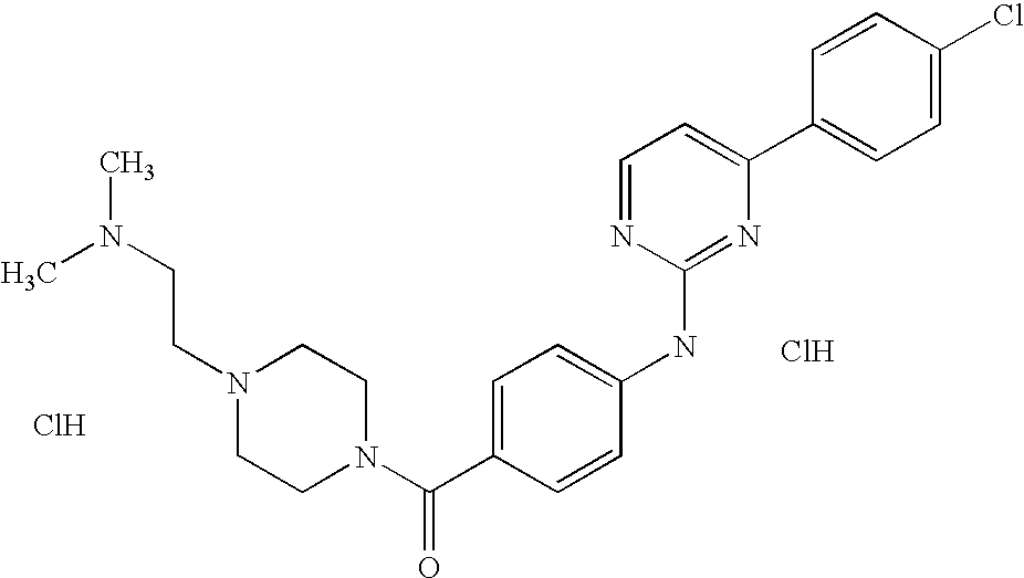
C1=CC(C2=CC=NC(NC3=CC=C(C(N4CCN(CCN(C)C)CC4)=O)C=C3)=N2)=CC=C1Cl.Cl.Cl
